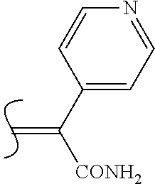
C=C(C1=CC=NC=C1)[CONH2]
